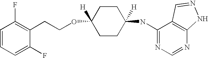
C1CC(NC2=NC=NC3=C2C=NN3)([H])CCC1(OCCC1=C(F)C=CC=C1F)[H]
